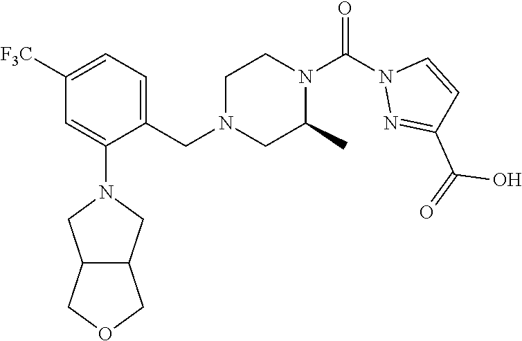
C12C(COC1)CN(C1=CC([F3C])=CC=C1CN1CC(C)N(C(N3N=C(C(=O)O)C=C3)=O)CC1)C2
